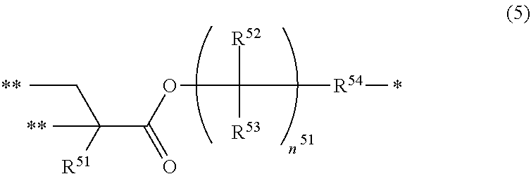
CCC(C)([R51])C(=O)OC([R52])([R53])[R54]C
